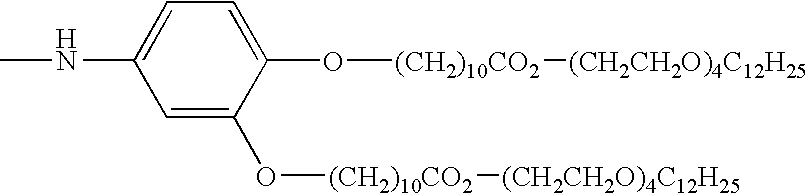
C1=C(NC)C=C(O[(CH2)10CO2][(CH2CH2O)4C12H25])C(O[(CH2)10CO2][(CH2CH2O)4C12H25])=C1
